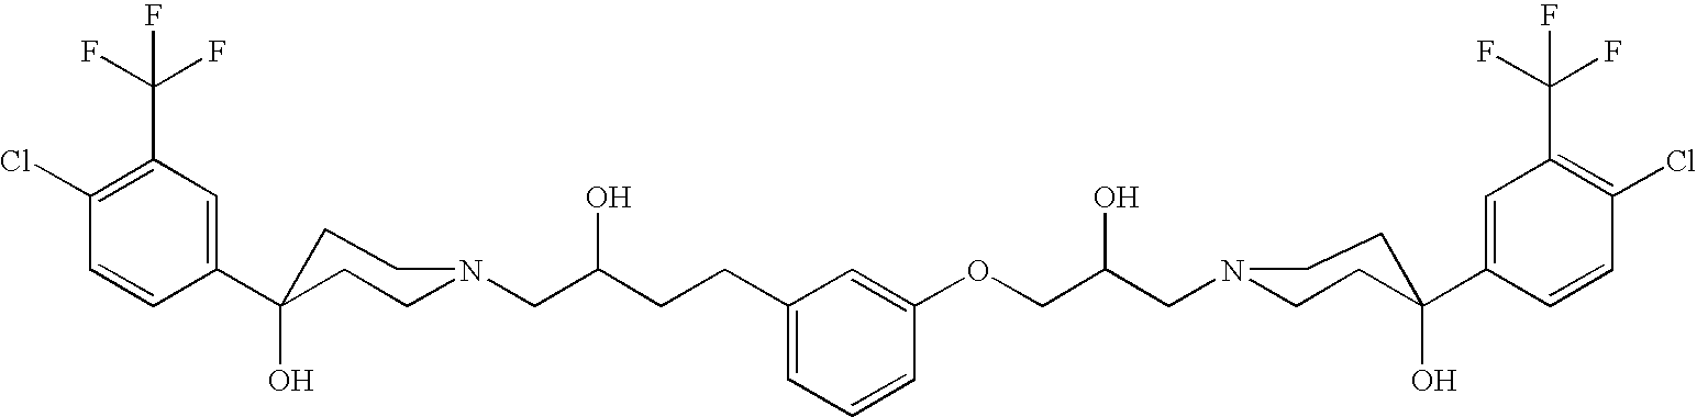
C1(C2(O)CCN(CC(CCC3=CC=CC(OCC(CN4CCC(C5=CC(C(F)(F)F)=C(Cl)C=C5)(O)CC4)O)=C3)O)CC2)=CC(C(F)(F)F)=C(Cl)C=C1
